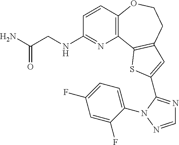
C1=CC2=C(N=C1NCC(=O)N)C1=C(CCO2)C=C(C2=NC=NN2C2=CC=C(F)C=C2F)S1
